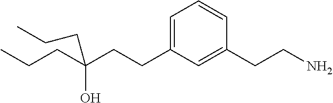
C1=C(CCC(CCC)(O)CCC)C=C(CCN)C=C1
